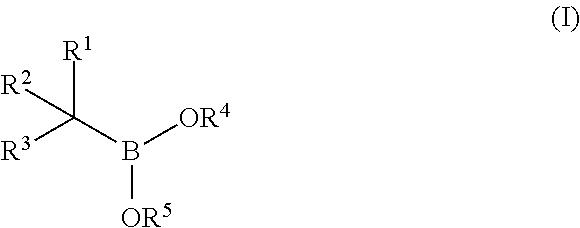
[R1]C([R2])(B([OR4])[OR5])[R3]
